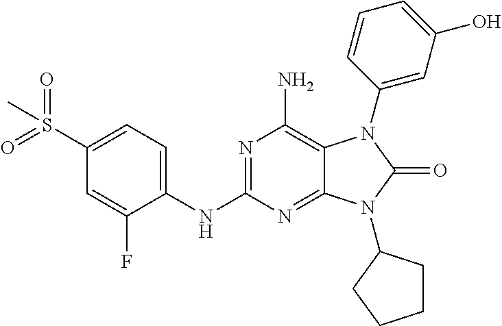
C1(NC2=NC(N)=C3C(=N2)N(C2CCCC2)C(=O)N3C2=CC(O)=CC=C2)=CC=C(S(=O)(=O)C)C=C1F
